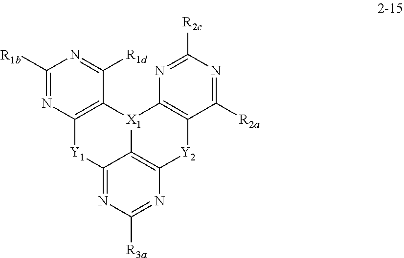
C12=C([X1]3C4=C([Y2]1)N=C([R3a])N=C4[Y1]C1=C3C([R1d])=NC([R1b])=N1)N=C([R2c])N=C2[R2a]
